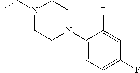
C1(N2CCN(CC)CC2)=CC=C(F)C=C1F
